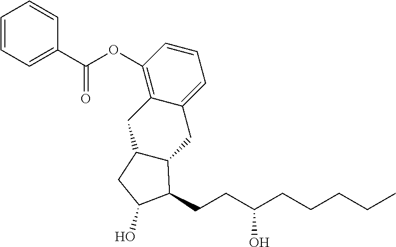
C1(OC(C2=CC=CC=C2)=O)=C2C(=CC=C1)CC1C(C2)CC(O)C1CCC(CCCCC)O
